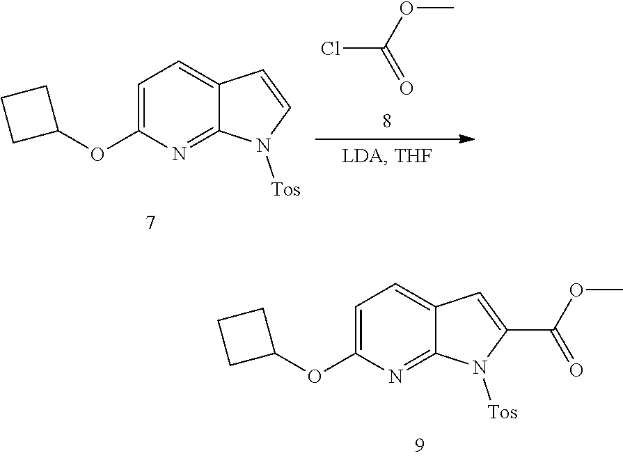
C1=C(OC2CCC2)N=C2C(=C1)C=C(C(=O)OC)N2[Tos].C1=C(OC2CCC2)N=C2C(=C1)C=CN2[Tos].ClC(OC)=O
